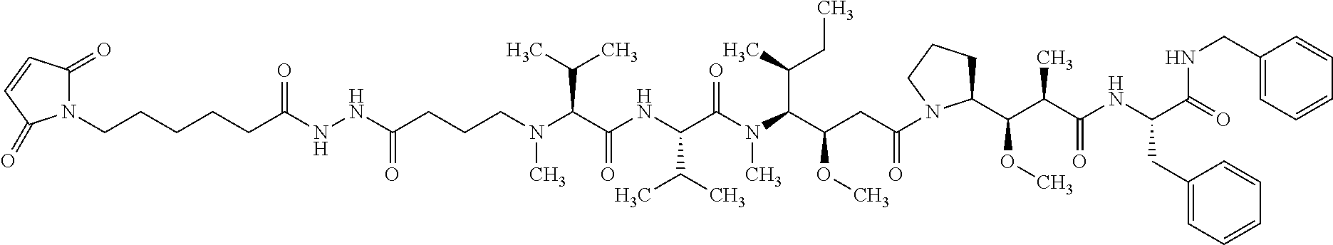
C(CCCN(C(C(NC(C(N(C(C(CC(=O)N1C(C(C(C(NC(CC2=CC=CC=C2)C(NCC2=CC=CC=C2)=O)=O)C)OC)CCC1)OC)C(C)CC)C)=O)C(C)C)=O)C(C)C)C)(NNC(CCCCCN1C(=O)C=CC1=O)=O)=O
